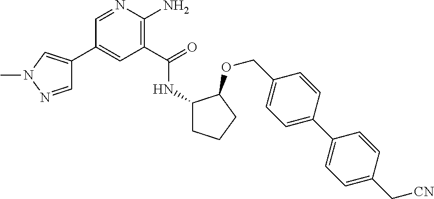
C1(C(=O)NC2CCCC2OCC2=CC=C(C3=CC=C(C[CN])C=C3)C=C2)=C(N)N=CC(C2=CN(C)N=C2)=C1
